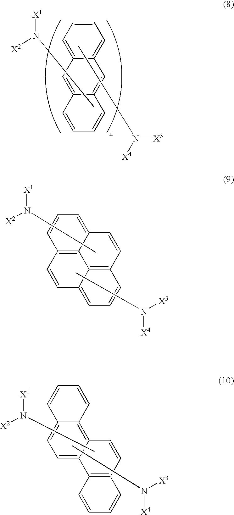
C1=CC=C2C(=C1)C=C1C(=C2)C=CC=C1.CN([X4])[X3].[X1]N(C)[X2].C1=C2C3=C(C=C1)C=CC1=CC=CC(=C31)C=C2.[X1]N(C)[X2].CN([X3])[X4].C1=CC2=C3C(=CC=C2C=C1)C1=C(C=C3)C=CC=C1.[X1]N([X2])C.CN([X4])[X3]
